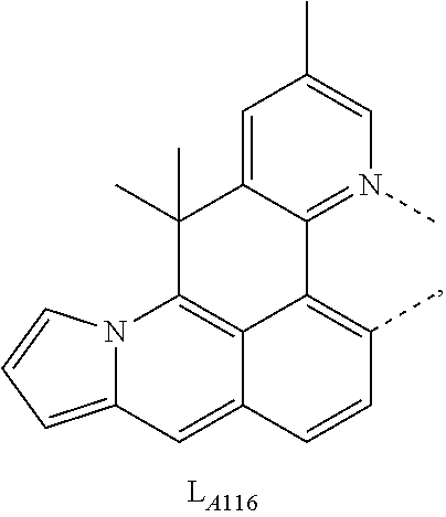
C12=CC3=CC=CN3C3=C1C(=C(C)C=C2)C1=N(C)C=C(C)C=C1C3(C)C
